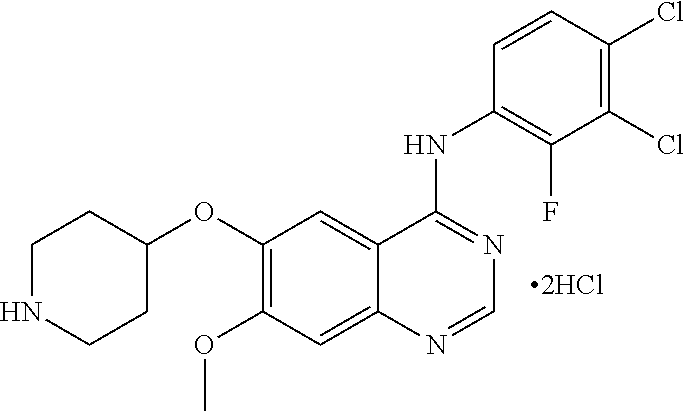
C1NCCC(OC2=C(OC)C=C3C(=C2)C(NC2=C(F)C(Cl)=C(Cl)C=C2)=NC=N3)C1
